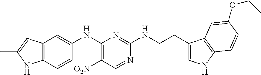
C12=C(C=CC(NC3=C([O2N])C=NC(NCCC4=CNC5=C4C=C(OCC)C=C5)=N3)=C1)NC(C)=C2
